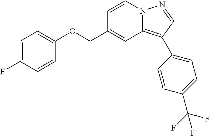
C1=CN2C(=C(C3=CC=C(C(F)(F)F)C=C3)C=N2)C=C1COC1=CC=C(F)C=C1
